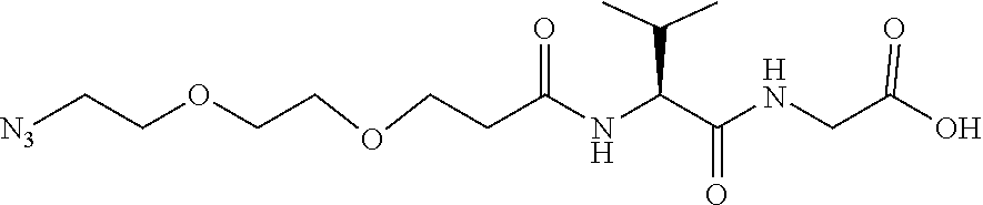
O(CCC(NC(C(NCC(O)=O)=O)C(C)C)=O)CCOCC[N3]
